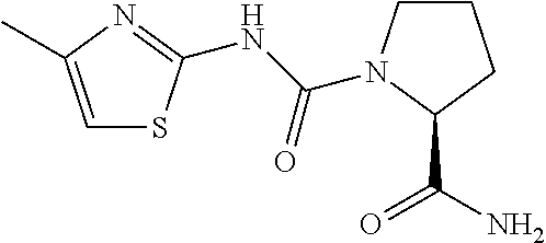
C1=C(C)N=C(NC(=O)N2CCCC2C(=O)N)S1
